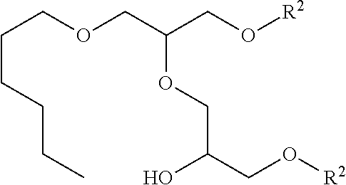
O(CC(CO[R2])OCC(CO[R2])O)CCCCCC
